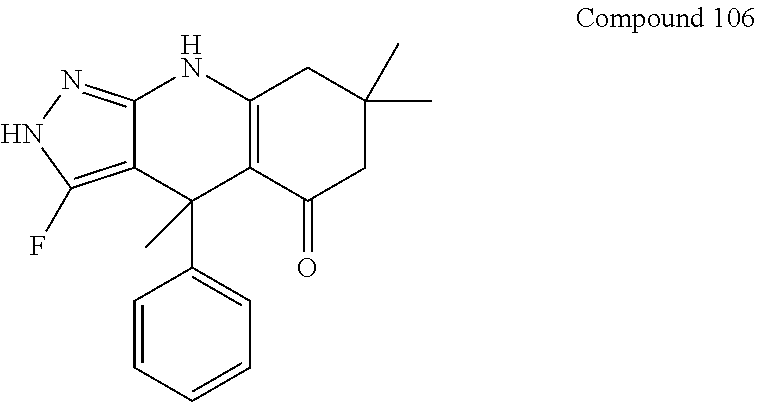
C12=NNC(F)=C1C(C1=CC=CC=C1)(C)C1=C(N2)CC(C)(C)CC1=O
